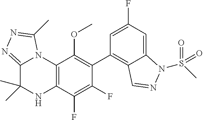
C1(C2=C3C(=CC(F)=C2)N(S(C)(=O)=O)N=C3)=C(OC)C2=C(C(F)=C1F)NC(C)(C)C1=NN=C(C)N21
